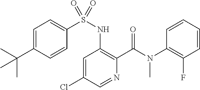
C1=C(C(C)(C)C)C=CC(S(NC2=C(C(N(C3=C(F)C=CC=C3)C)=O)N=CC(Cl)=C2)(=O)=O)=C1
